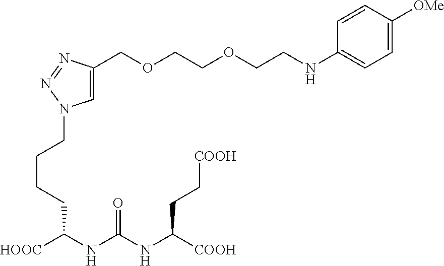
C1=C(COCCOCCNC2=CC=C([OMe])C=C2)N=NN1CCCCC([HOOC])NC(NC([COOH])CC[COOH])=O
